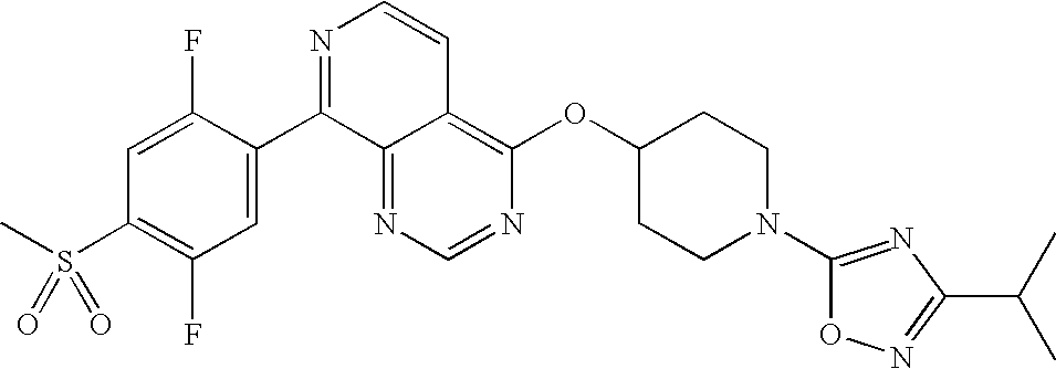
N1=CN=C2C(=C1OC1CCN(C3=NC(C(C)C)=NO3)CC1)C=CN=C2C1=CC(F)=C(S(C)(=O)=O)C=C1F
